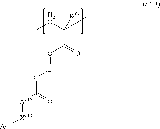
C(C(=O)O[L5]OC([Af13][Xf12][Af14])=O)(CC)(C)[Rf7]
